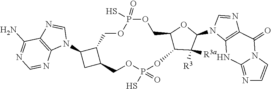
C12=C(NC3=NC=CN3C1=O)N(C1C([R3a])([R3])C3C(O1)COP(=O)(S)OCC1C(N4C5=C(N=C4)C(N)=NC=N5)CC1COP(S)(=O)O3)C=N2
